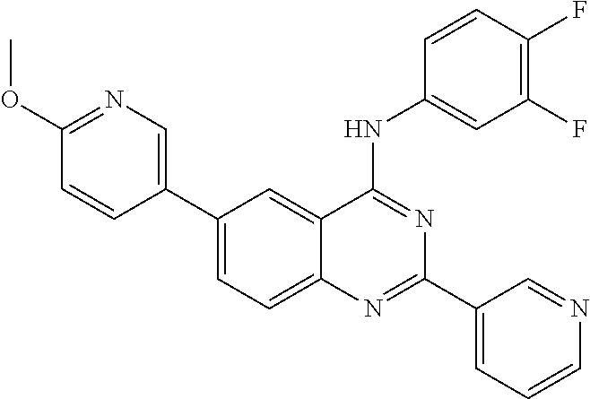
C1=C(C2=CN=C(OC)C=C2)C=C2C(=C1)N=C(C1=CC=CN=C1)N=C2NC1=CC(F)=C(F)C=C1
